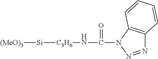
[(MeO)3][Si][C3H6]NC(N1N=NC2=C1C=CC=C2)=O
